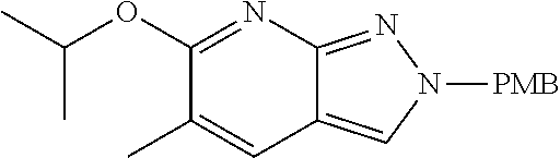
C1(OC(C)C)=NC2=NN([PMB])C=C2C=C1C
